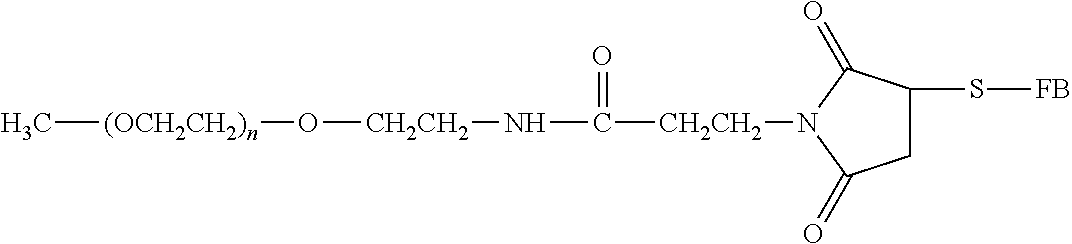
C[(OCH2CH2)n]O[CH2CH2]NC([CH2CH2]N1C(=O)CC(S[FB])C1=O)=O
